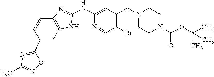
N1=CC(Br)=C(CN2CCN(C(OC(C)(C)C)=O)CC2)C=C1NC1=NC2=C(C=C(C3=NC(C)=NO3)C=C2)N1
